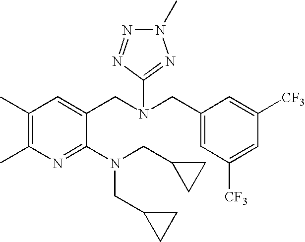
C1(CN(CC2=CC([CF3])=CC([CF3])=C2)C2=NN(C)N=N2)=CC(C)=C(C)N=C1N(CC1CC1)CC1CC1
